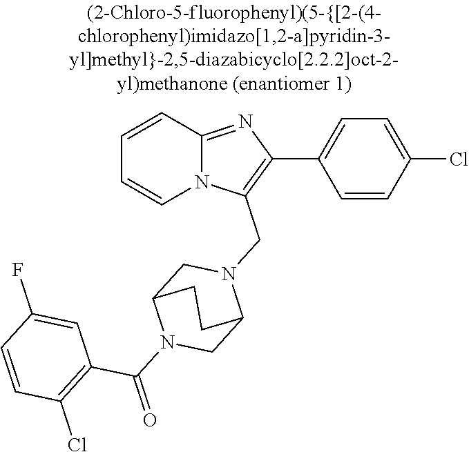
N12C(=NC(C3=CC=C(Cl)C=C3)=C1CN1CC3N(C(=O)C4=C(Cl)C=CC(F)=C4)CC1CC3)C=CC=C2
